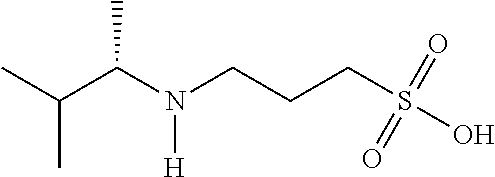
CC(C(N(CCCS(O)(=O)=O)[H])C)C
